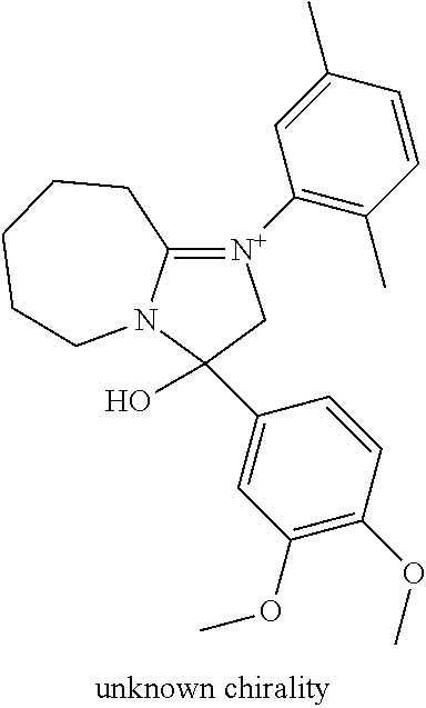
C12=[N+](C3=C(C)C=CC(C)=C3)CC(O)(C3=CC(OC)=C(OC)C=C3)N1CCCCC2
